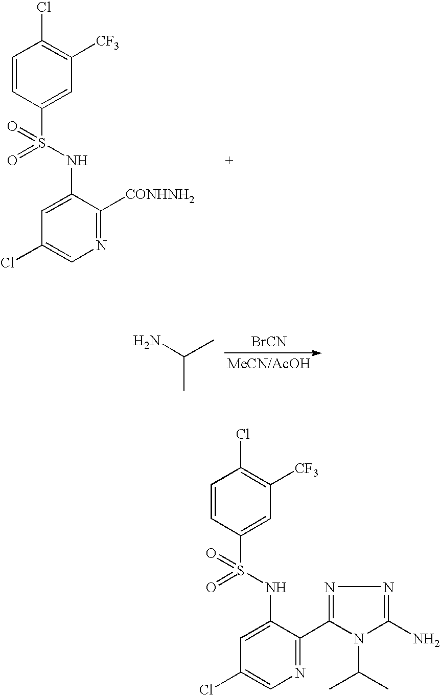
C1=CC(S(NC2=CC(Cl)=CN=C2[CONHNH2])(=O)=O)=CC([CF3])=C1Cl.[BrCN].NC(C)C.C1=CC(S(NC2=CC(Cl)=CN=C2C2=NN=C(N)N2C(C)C)(=O)=O)=CC([CF3])=C1Cl
